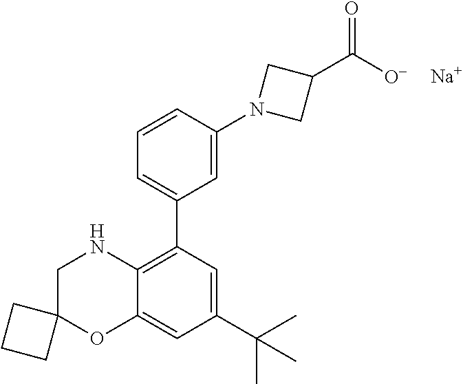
C1=CC(N2CC(C([O-])=O)C2)=CC(C2=C3C(=CC(C(C)(C)C)=C2)OC2(CN3)CCC2)=C1.[Na]
